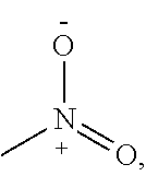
CN(O)=O
